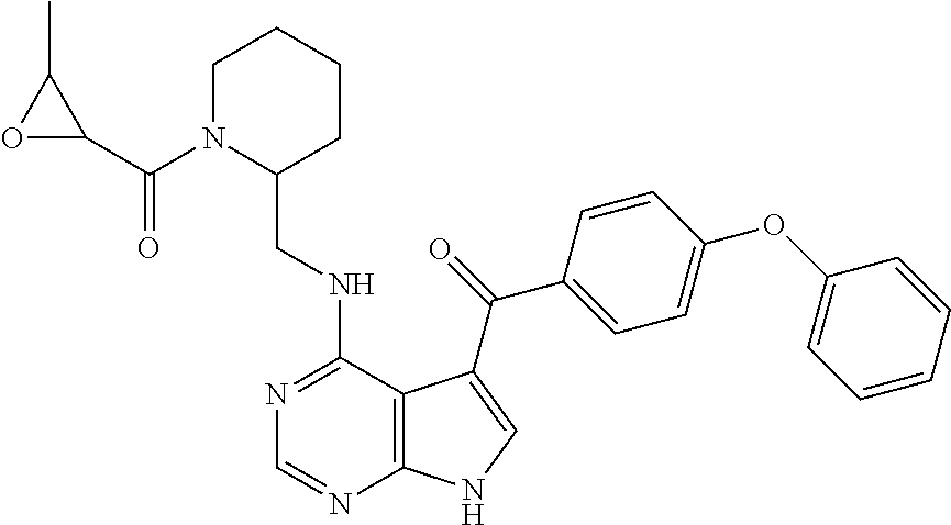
C1=CC=CC(OC2=CC=C(C(=O)C3=CNC4=C3C(NCC3CCCCN3C(C3OC3C)=O)=NC=N4)C=C2)=C1
